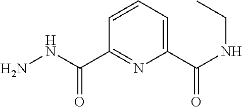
C1=CC=C(C(NCC)=O)N=C1C(NN)=O
